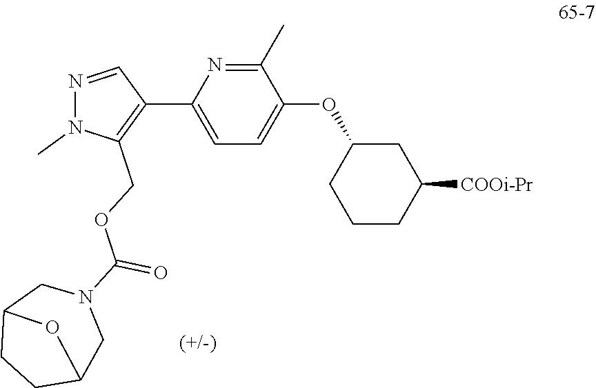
N1=CC(C2=CC=C(OC3CCCC([COOi-Pr])C3)C(C)=N2)=C(COC(=O)N2CC3CCC(C2)O3)N1C
